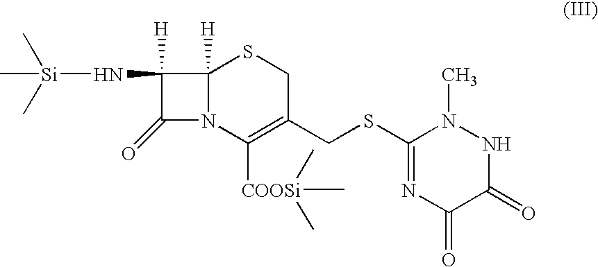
C12([H])N(C([COOSi](C)(C)C)=C(CSC3=NC(=O)C(=O)NN3C)CS1)C(=O)C2(N[Si](C)(C)C)[H]
